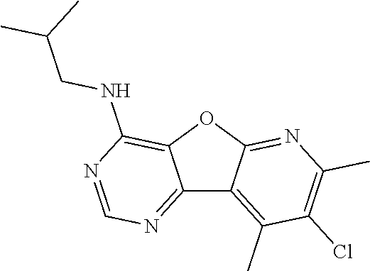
C12=NC=NC(NCC(C)C)=C1OC1=NC(C)=C(Cl)C(C)=C21
